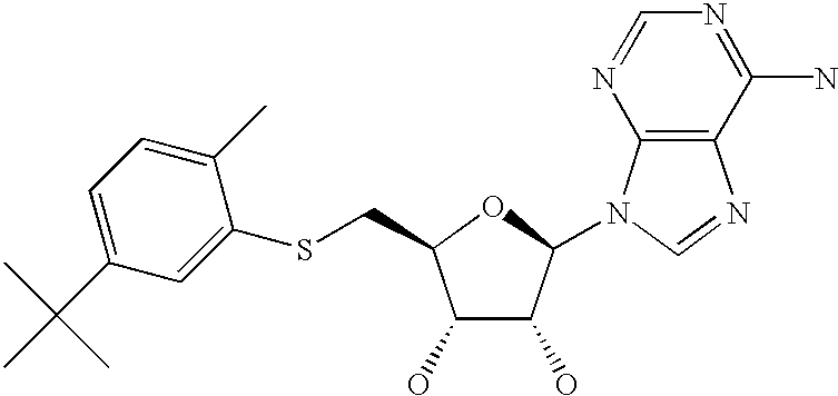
C1(O)C(O)C(N2C3=C(N=C2)C(N)=NC=N3)OC1CSC1=CC(C(C)(C)C)=CC=C1C
